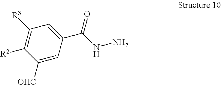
C1=C(C(NN)=O)C=C([OHC])C([R2])=C1[R3]
